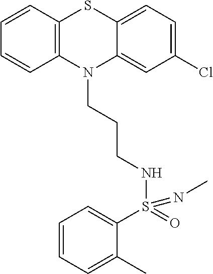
C1=CC2=C(C=C1)N(CCCNS(C1=CC=CC=C1C)(=O)=NC)C1=CC(Cl)=CC=C1S2
